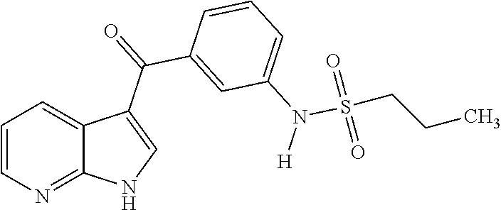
C1=CN=C2C(=C1)C(C(=O)C1=CC(N([H])S(=O)(CCC)=O)=CC=C1)=CN2
